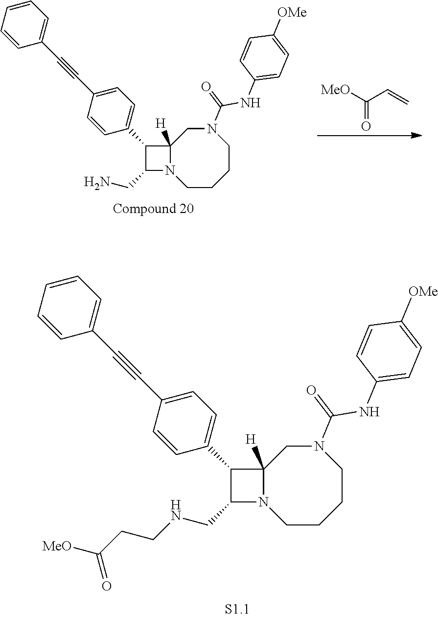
C12([H])N(CCCCN(C(NC3=CC=C([OMe])C=C3)=O)C1)C(CNCCC([MeO])=O)C2C1=CC=C(C#CC2=CC=CC=C2)C=C1.[MeO]C(C=C)=O.C12([H])N(CCCCN(C(NC3=CC=C([OMe])C=C3)=O)C1)C(CN)C2C1=CC=C(C#CC2=CC=CC=C2)C=C1
